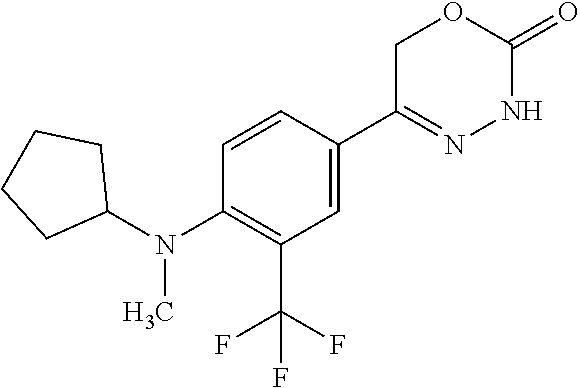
C1=CC(C2=NNC(=O)OC2)=CC(C(F)(F)F)=C1N(C1CCCC1)C
